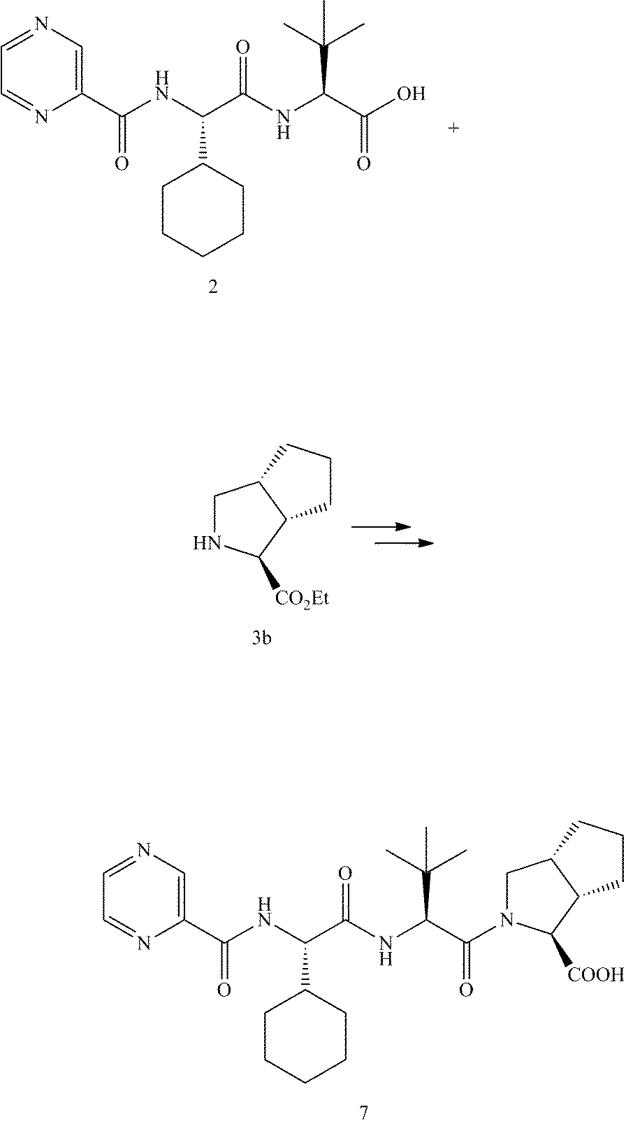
C1(C(NC(C(NC(C(O)=O)C(C)(C)C)=O)C2CCCCC2)=O)=CN=CC=N1.N1CC2C(C1[CO2Et])CCC2.C1(C(NC(C(NC(C(N2CC3C(C2[COOH])CCC3)=O)C(C)(C)C)=O)C2CCCCC2)=O)=CN=CC=N1
